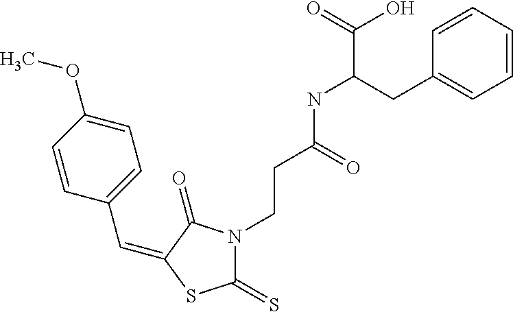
C(C1=CC=C(OC)C=C1)=C1C(=O)N(CCC(NC(CC2=CC=CC=C2)C(=O)O)=O)C(=S)S1
